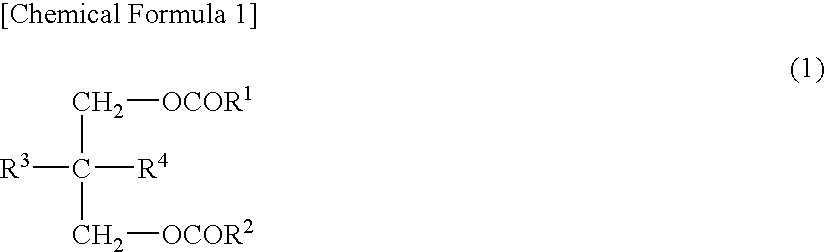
C(C([R3])([R4])C[OCOR2])[OCOR1]
